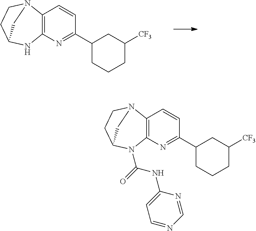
C12=C(N=C(C3CCCC([CF3])C3)C=C1)NC1CCN2C1.C12=C(N=C(C3CCCC([CF3])C3)C=C1)N(C(=O)NC1=CC=NC=N1)C1CCN2C1
